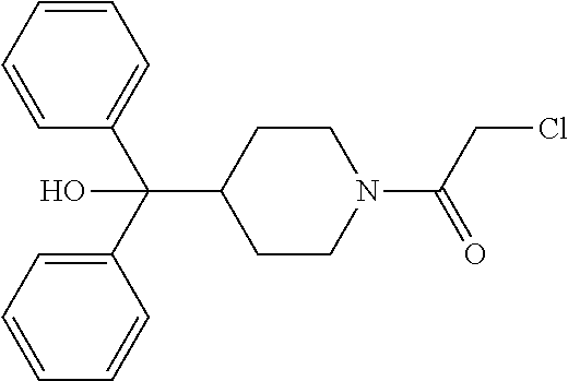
C1=CC=CC(C(C2=CC=CC=C2)(C2CCN(C(CCl)=O)CC2)O)=C1
